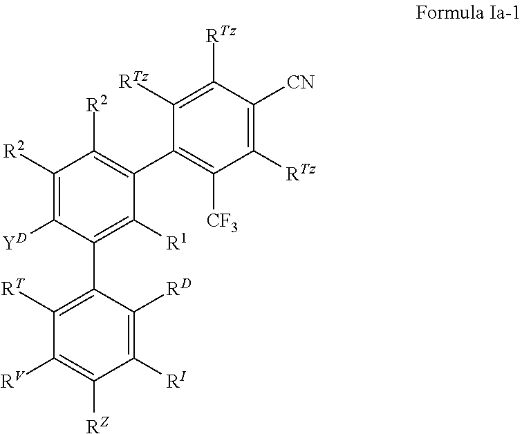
C1([R2])=C([YD])C(C2=C([RT])C([RV])=C([RZ])C([RI])=C2[RD])=C([R1])C(C2=C([CF3])C([RTz])=C([CN])C([RTz])=C2[RTz])=C1[R2]
